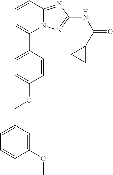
C1=CC2=NC(NC(C3CC3)=O)=NN2C(C2=CC=C(OCC3=CC=CC(OC)=C3)C=C2)=C1
